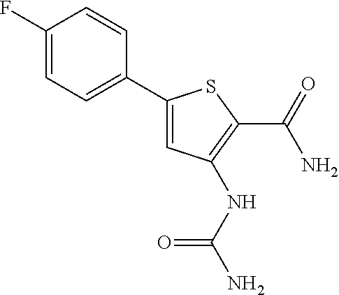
C1(F)=CC=C(C2=CC(NC(N)=O)=C(C(=O)N)S2)C=C1
